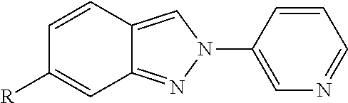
C12=NN(C3=CN=CC=C3)C=C1C=CC([R])=C2
